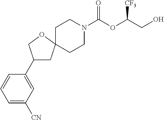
C1CN(C(OC(CO)[CF3])=O)CCC12CC(C1=CC([CN])=CC=C1)CO2
